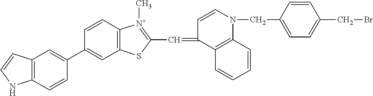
C1(C2=CC3=C(C=C2)NC=C3)=CC2=C(C=C1)[N+](C)=C(C=C1C=CN(CC3=CC=C(CBr)C=C3)C3=C1C=CC=C3)S2
